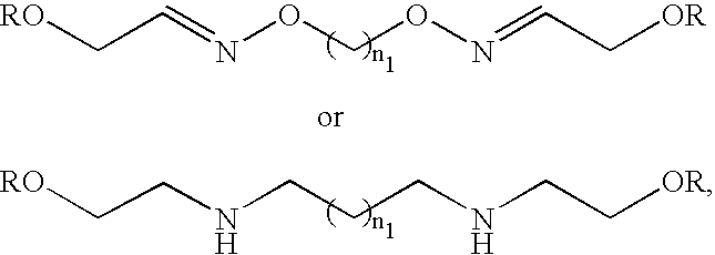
[OR]CC=NOCON=CC[RO].[OR]CCNCCCNCC[RO]
